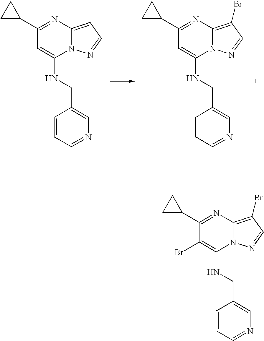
N12C(=CC=N1)N=C(C1CC1)C=C2NCC1=CN=CC=C1.N12C(=C(Br)C=N1)N=C(C1CC1)C=C2NCC1=CN=CC=C1.N12C(=C(Br)C=N1)N=C(C1CC1)C(Br)=C2NCC1=CN=CC=C1
